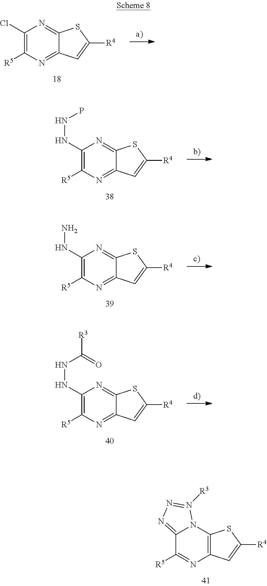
C1(NNC([R3])=O)=C([R5])N=C2C(=N1)SC([R4])=C2.C12=NN=N([R3])N1C1=C(N=C2[R5])C=C([R4])S1.C1(Cl)=C([R5])N=C2C(=N1)SC([R4])=C2.C1(NNP)=C([R5])N=C2C(=N1)SC([R4])=C2.C1(NN)=C([R5])N=C2C(=N1)SC([R4])=C2
